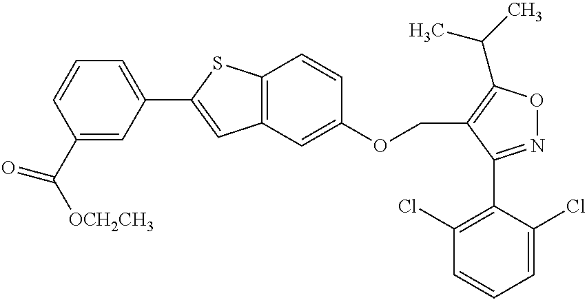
C1(C2=CC=CC(C([OCH2CH3])=O)=C2)=CC2=C(S1)C=CC(OCC1=C(C(C)C)ON=C1C1=C(Cl)C=CC=C1Cl)=C2
